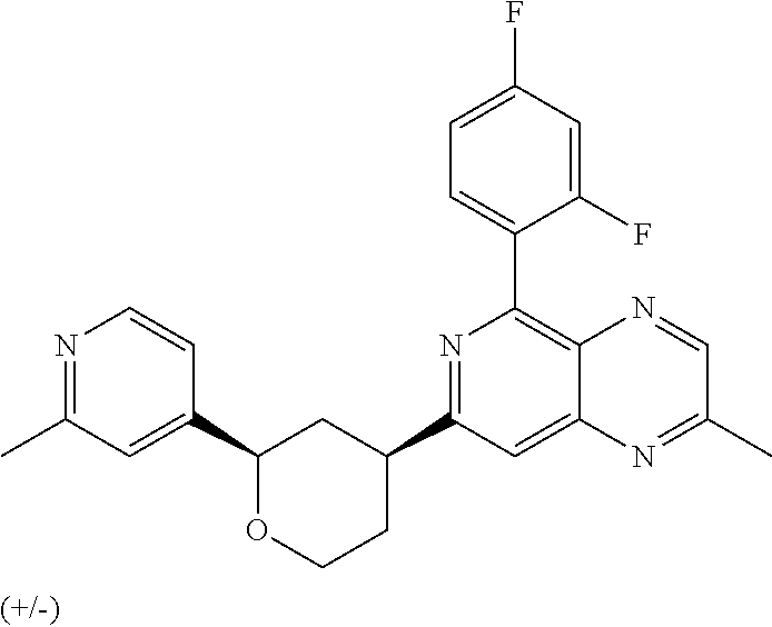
C1(C2=CC(C)=NC=C2)OCCC(C2=NC(C3=CC=C(F)C=C3F)=C3C(=C2)N=C(C)C=N3)C1
